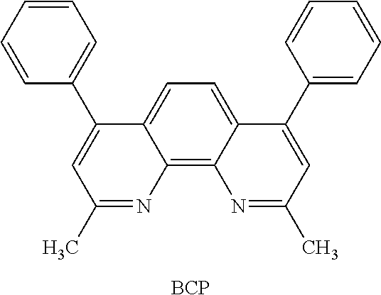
C12=C3C(=CC=C1C(C1=CC=CC=C1)=CC(C)=N2)C(C1=CC=CC=C1)=CC(C)=N3.[BCP]
